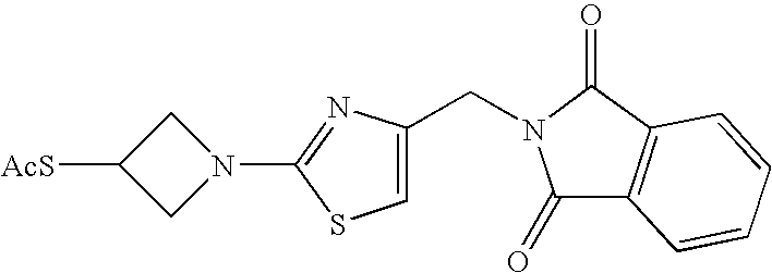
[AcS]C1CN(C2=NC(CN3C(=O)C4=C(C3=O)C=CC=C4)=CS2)C1
